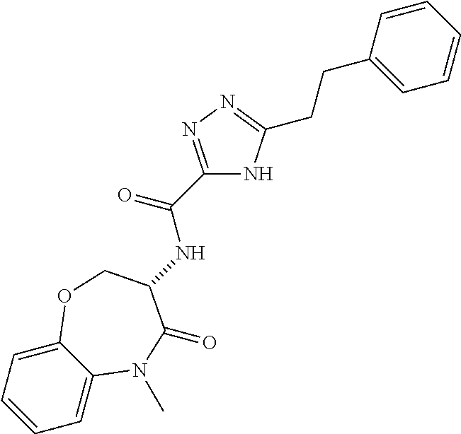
C1=C2C(=CC=C1)OCC(NC(C1=NN=C(CCC3=CC=CC=C3)N1)=O)C(=O)N2C
